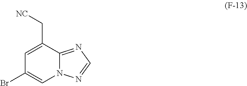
C1=C(C[NC])C2=NC=NN2C=C1Br
